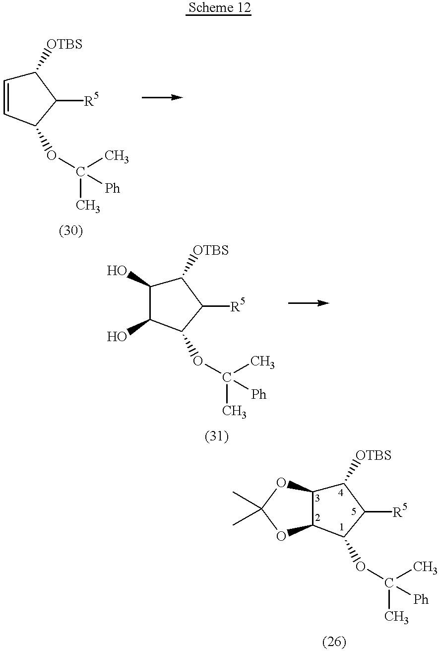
C1([OTBS])C=CC(OC(C)(C)[Ph])C1[R5].C1([OTBS])C(O)C(O)C(OC(C)(C)[Ph])C1[R5].C1([OTBS])C2C(C(OC(C)([Ph])C)C1[R5])OC(C)(C)O2
